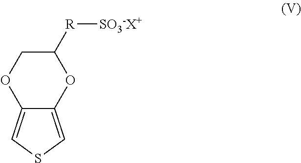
C12=CSC=C1OC([R][SO3-X+])CO2
